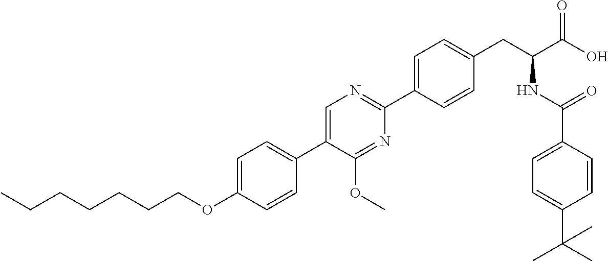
CCCCCCCOC1=CC=C(C2=CN=C(C3=CC=C(CC(C(O)=O)NC(C4=CC=C(C(C)(C)C)C=C4)=O)C=C3)N=C2OC)C=C1
